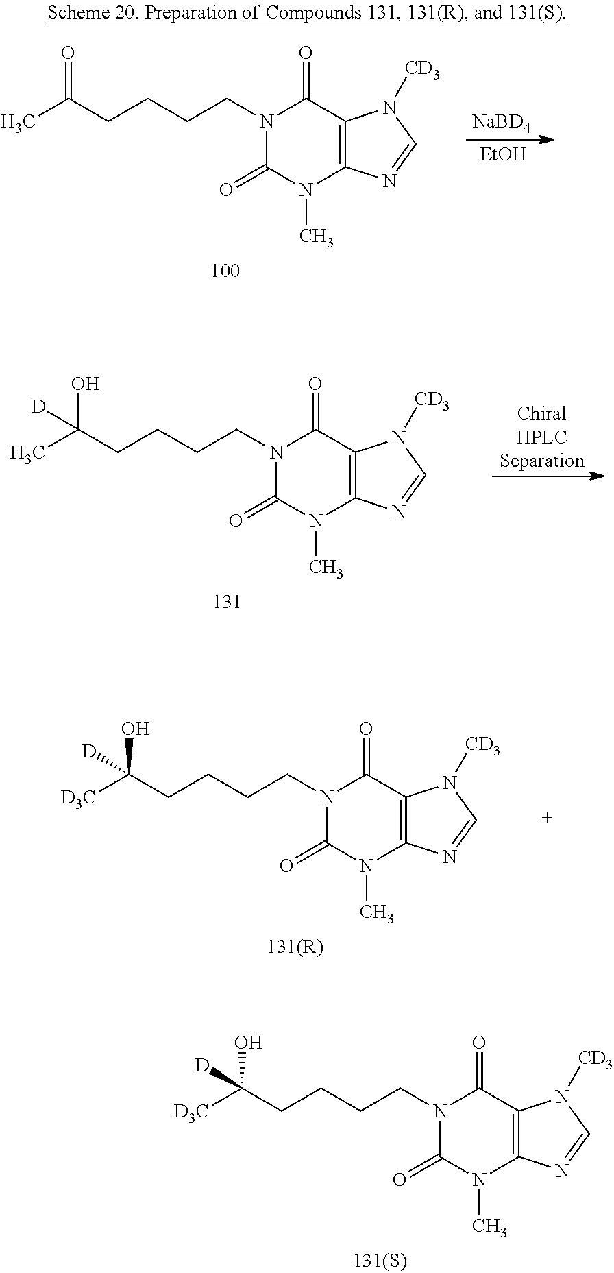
C12=C(C(=O)N(CCCCC(C)(O)[D])C(=O)N1C)N([CD3])C=N2.C12=C(C(=O)N(CCCCC([D3C])(O)[D])C(=O)N1C)N([CD3])C=N2.C12=C(C(=O)N(CCCCC([D3C])(O)[D])C(=O)N1C)N([CD3])C=N2.C12=C(C(=O)N(CCCCC(C)=O)C(=O)N1C)N([CD3])C=N2.[EtOH].[NaBD4]
